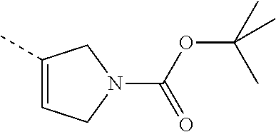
C1=C(C)CN(C(OC(C)(C)C)=O)C1
